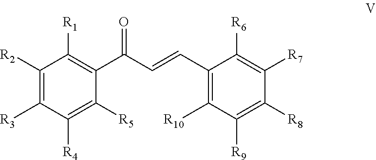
C1([R2])=C([R3])C([R4])=C([R5])C(C(C=CC2=C([R10])C([R9])=C([R8])C([R7])=C2[R6])=O)=C1[R1]
